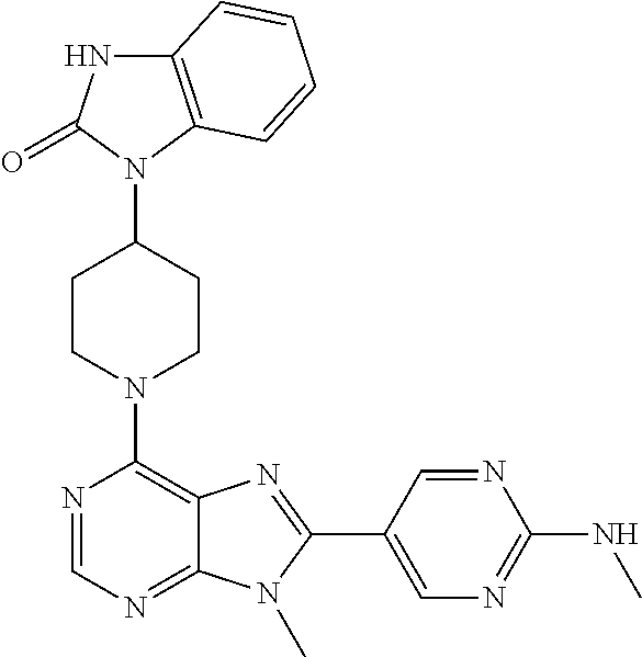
C12=C(N(C3CCN(C4=C5C(=NC=N4)N(C)C(C4=CN=C(NC)N=C4)=N5)CC3)C(=O)N1)C=CC=C2
